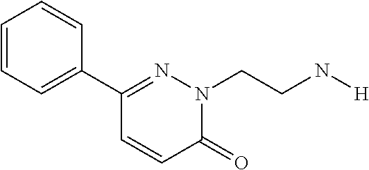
C1=CC=C(C2=NN(CCN[H])C(=O)C=C2)C=C1
